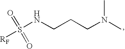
S(NCCCN(C)C)([RF])(=O)=O
